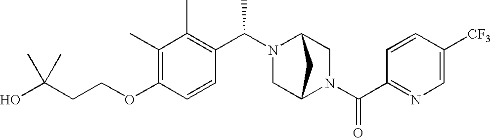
C(OC1=C(C)C(C)=C(C(N2C3CN(C(C4=NC=C([CF3])C=C4)=O)C(C2)C3)C)C=C1)CC(O)(C)C
